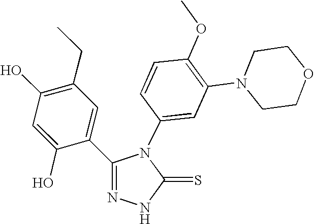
C1(O)=C(CC)C=C(C2=NNC(=S)N2C2=CC(N3CCOCC3)=C(OC)C=C2)C(O)=C1
